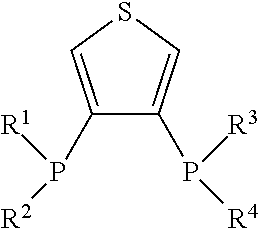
C1(P([R2])[R1])=CSC=C1P([R3])[R4]
